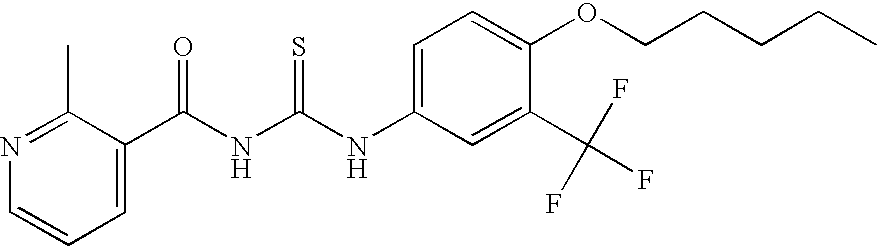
C(NC(NC1=CC=C(OCCCCC)C(C(F)(F)F)=C1)=S)(=O)C1=CC=CN=C1C
